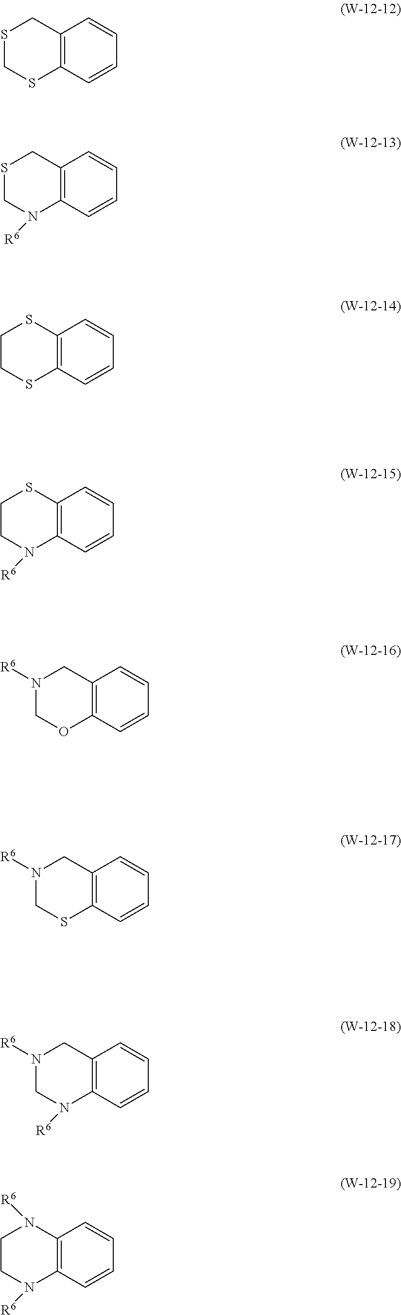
C12=C(C=CC=C1)SCSC2.C12=C(C=CC=C1)N([R6])CSC2.C12=C(C=CC=C1)SCCS2.C12=C(C=CC=C1)N([R6])CCS2.C12=C(C=CC=C1)OCN([R6])C2.C12=C(C=CC=C1)SCN([R6])C2.C12=C(C=CC=C1)N([R6])CN([R6])C2.C12=C(C=CC=C1)N([R6])CCN2[R6]
